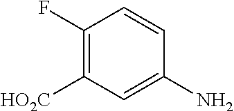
C1(F)=C([HO2C])C=C(N)C=C1
